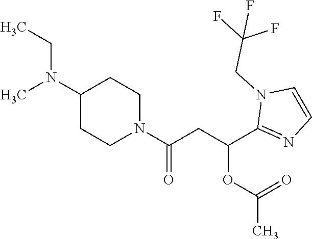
C1(N(C)CC)CCN(C(CC(C2=NC=CN2CC(F)(F)F)OC(C)=O)=O)CC1
